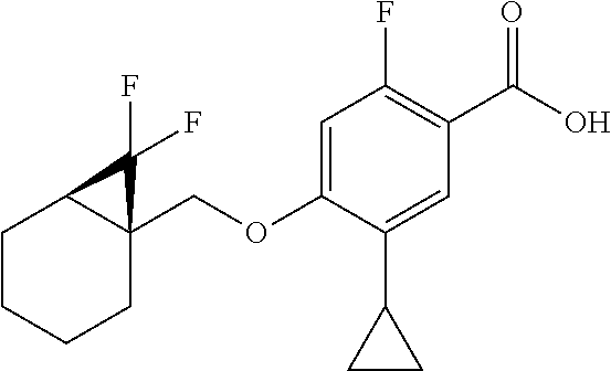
C(OC1=CC(F)=C(C(O)=O)C=C1C1CC1)C12C(CCCC1)C2(F)F
